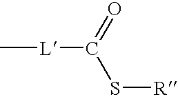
C[L]C(S[R])=O
